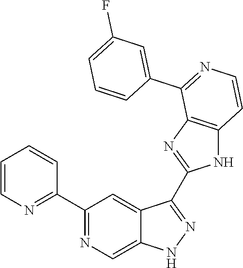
C1(C2=NC=C3C(=C2)C(C2=NC4=C(N2)C=CN=C4C2=CC(F)=CC=C2)=NN3)=NC=CC=C1
